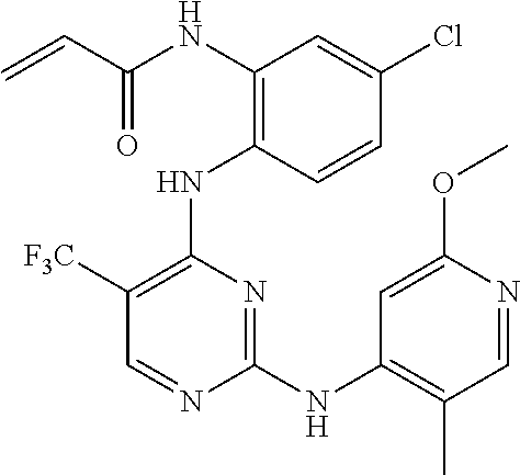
N(C1=C(NC2=C([F3C])C=NC(NC3=C(C)C=NC(OC)=C3)=N2)C=CC(Cl)=C1)C(C=C)=O
